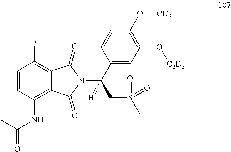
C1=CC(NC(=O)C)=C2C(=C1F)C(=O)N(C(C1=CC(O[C2D5])=C(O[CD3])C=C1)(CS(C)(=O)=O)[H])C2=O
